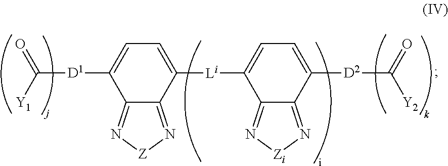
C12=N[Z]N=C1C([Li]C1=CC=C([D2]C([Y2])=O)C3=N[Zi]N=C13)=CC=C2[D1]C(=O)[Y1]
